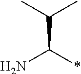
C(C(C)C)(*)N
